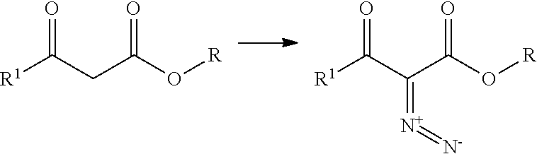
[R1]C(CC(O[R])=O)=O.[R1]C(C(C(O[R])=O)=[N+]=[N-])=O
